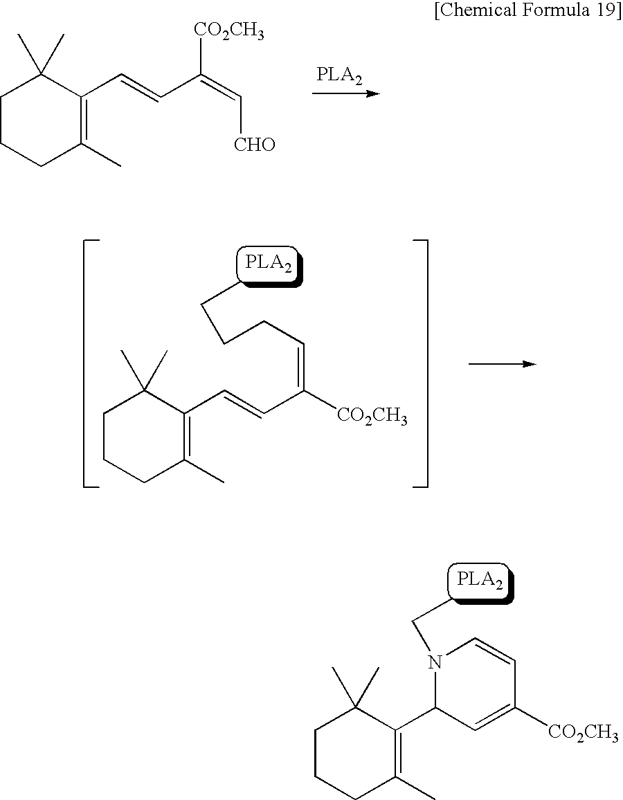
C1CCC(C)=C(C=CC([CO2CH3])=CCCCC)C1(C)C.C1CCC(C)=C(C2C=C([CO2CH3])C=CN2CC)C1(C)C.C1CCC(C)=C(C=CC(=C[CHO])[CO2CH3])C1(C)C
